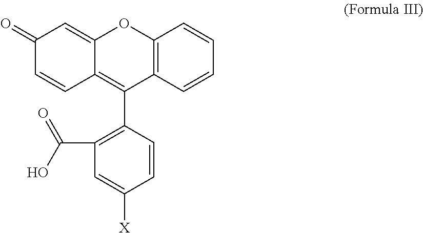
C1(=O)C=CC2=C(C3=C(C(O)=O)C=C([X])C=C3)C3=C(OC2=C1)C=CC=C3
